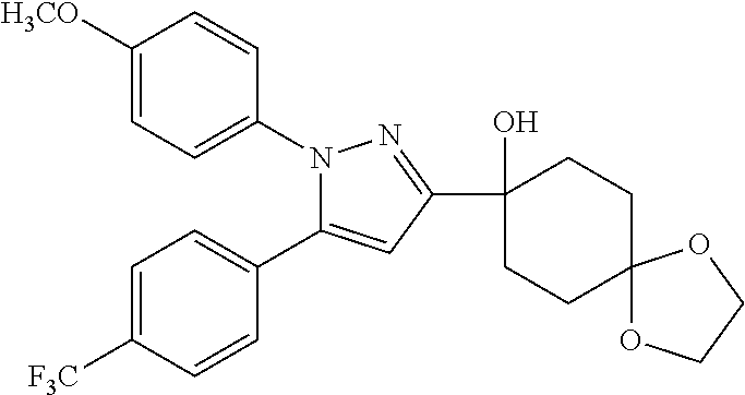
C1=C([F3C])C=CC(C2=CC(C3(O)CCC4(CC3)OCCO4)=NN2C2=CC=C([H3CO])C=C2)=C1
